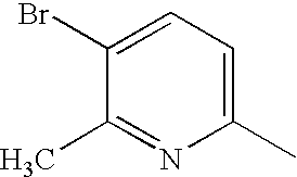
C1(C)=NC(C)=CC=C1Br
